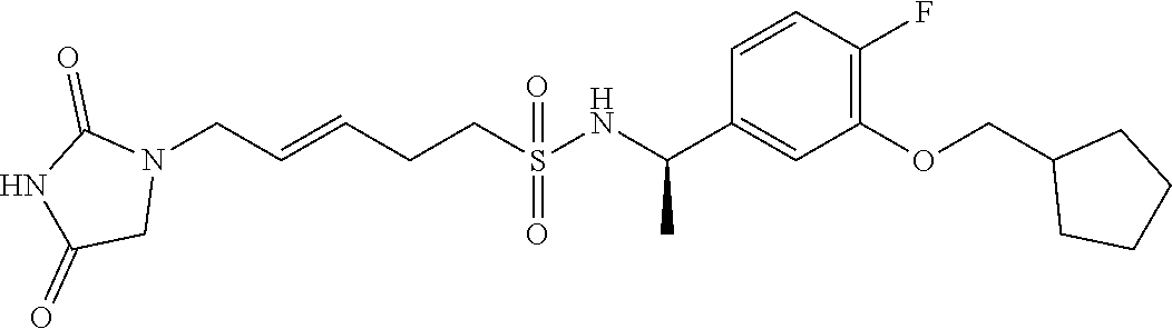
N1(CC=CCCS(=O)(=O)NC(C2=CC(OCC3CCCC3)=C(F)C=C2)C)C(=O)NC(=O)C1
